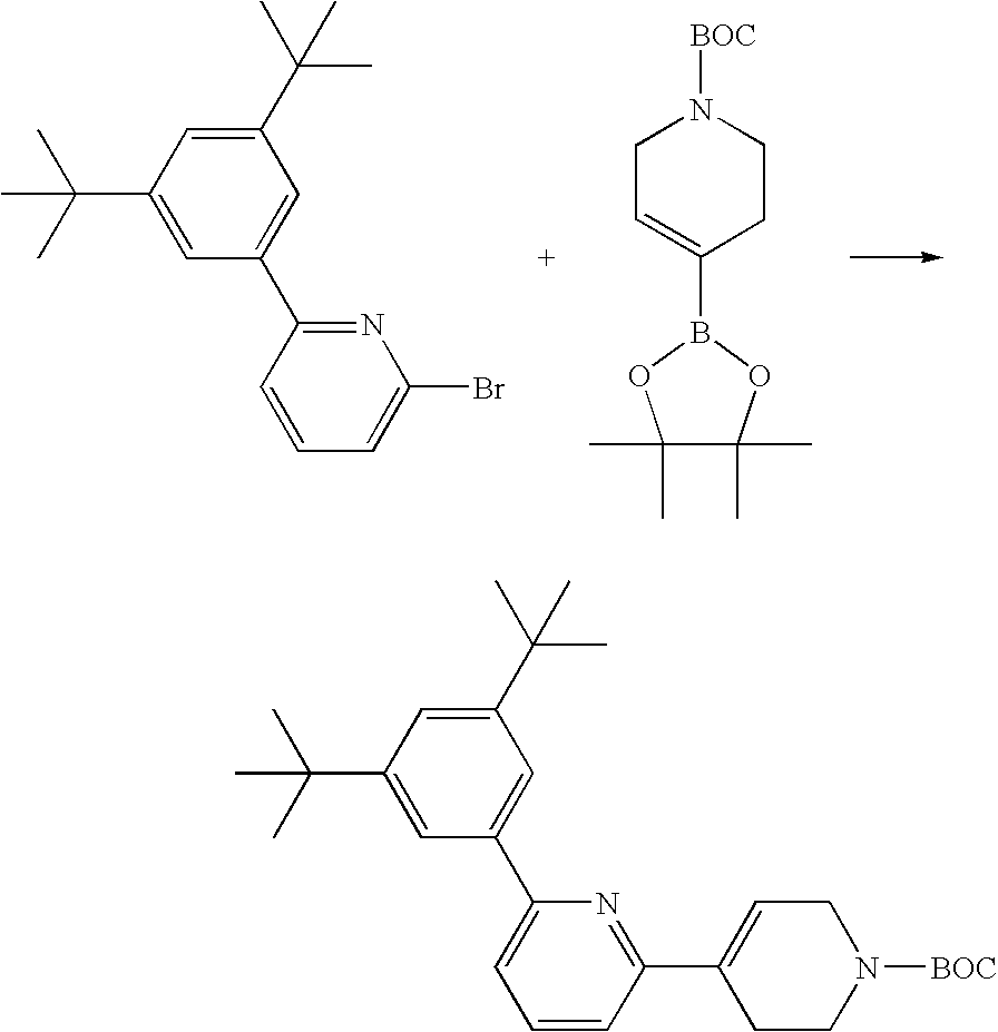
C1(C(C)(C)C)=CC(C(C)(C)C)=CC(C2=NC(Br)=CC=C2)=C1.C1C=C(B2OC(C)(C)C(C)(C)O2)CCN1[BOC].C1(C(C)(C)C)=CC(C(C)(C)C)=CC(C2=CC=CC(C3=CCN([BOC])CC3)=N2)=C1
